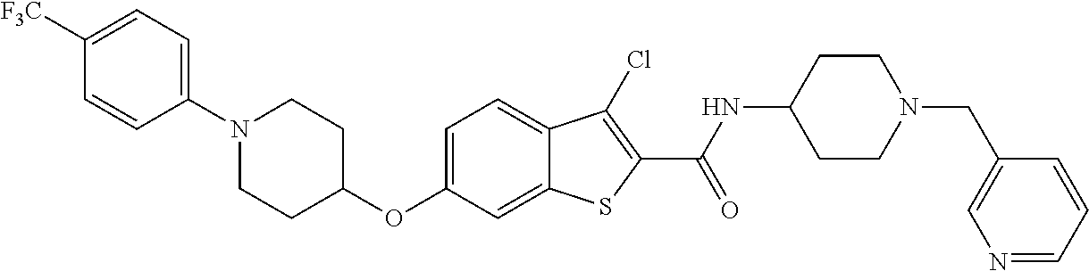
C1=C2C(=CC=C1OC1CCN(C3=CC=C([F3C])C=C3)CC1)C(Cl)=C(C(=O)NC1CCN(CC3=CN=CC=C3)CC1)S2
